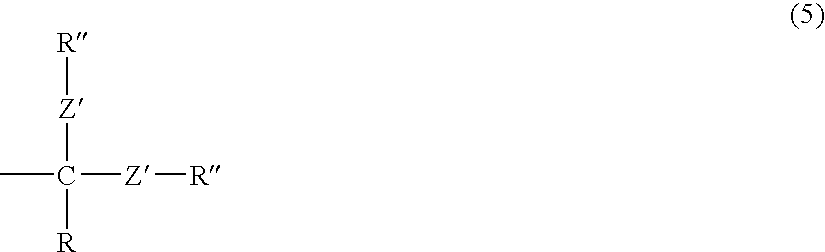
[R][Z]C([R])(C)[Z][R]
